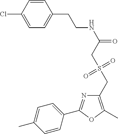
C1=C(Cl)C=CC(CCNC(=O)CS(CC2=C(C)OC(C3=CC=C(C)C=C3)=N2)(=O)=O)=C1
